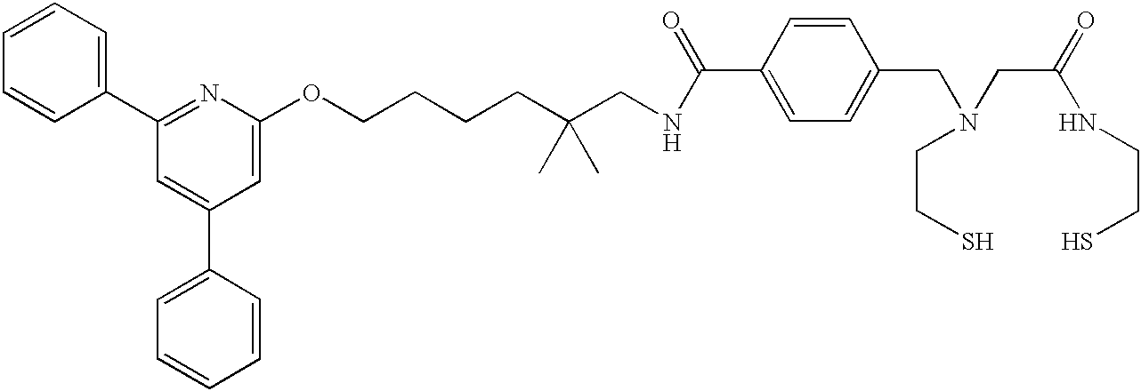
C1=CC=CC(C2=NC(OCCCCC(CNC(C3=CC=C(CN(CC(NCCS)=O)CCS)C=C3)=O)(C)C)=CC(C3=CC=CC=C3)=C2)=C1
